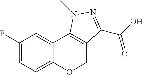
C1(F)=CC=C2C(=C1)C1=C(CO2)C(C(O)=O)=NN1C
